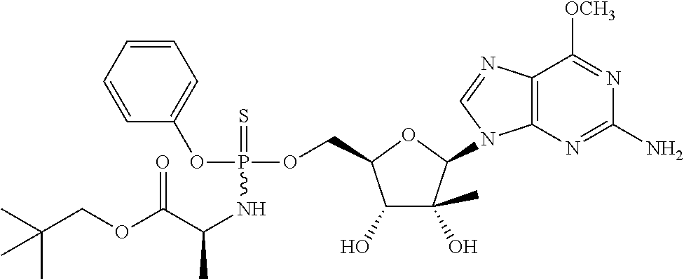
C1(O)C(C)(O)C(N2C3=C(N=C2)C([OCH3])=NC(N)=N3)OC1COP(OC1=CC=CC=C1)(=S)NC(C)C(OCC(C)(C)C)=O
